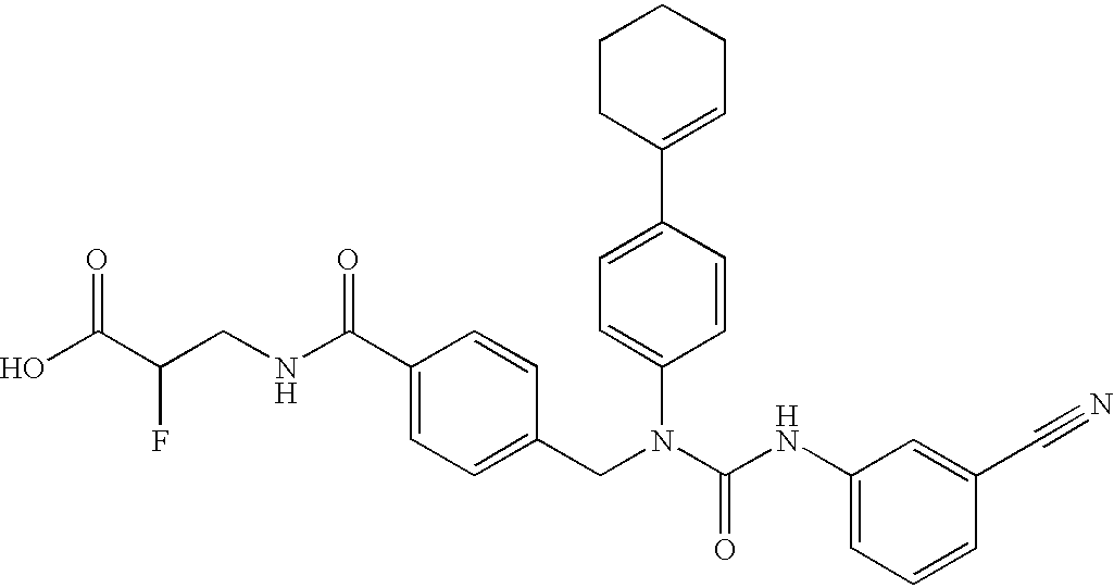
OC(C(CNC(C1=CC=C(CN(C(NC2=CC=CC(C#N)=C2)=O)C2=CC=C(C3=CCCCC3)C=C2)C=C1)=O)F)=O
